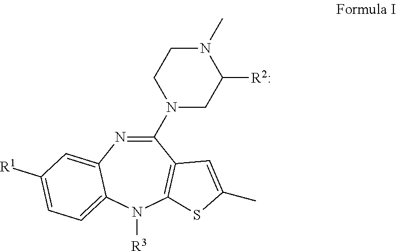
N1=C(N2CCN(C)C([R2:])C2)C2=C(N([R3])C3=CC=C([R1])C=C13)SC(C)=C2
